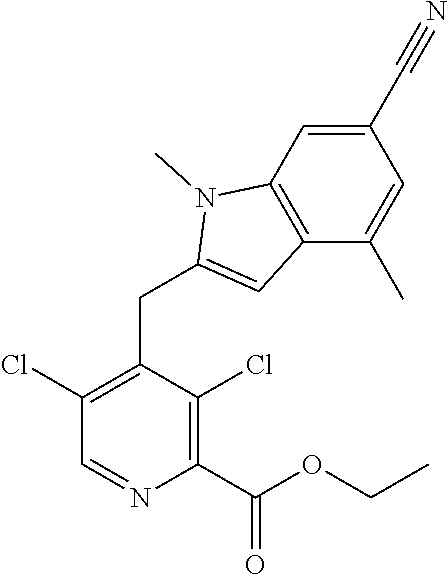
C1(C#N)=CC2=C(C(C)=C1)C=C(CC1=C(Cl)C=NC(C(OCC)=O)=C1Cl)N2C
